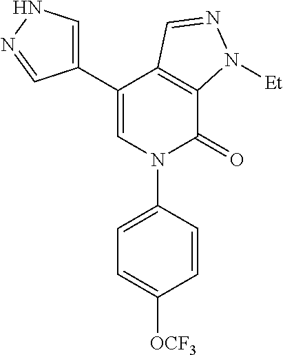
C1(C2=CNN=C2)=CN(C2=CC=C([OCF3])C=C2)C(=O)C2=C1C=NN2[Et]
